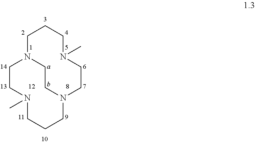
C1N2CCN(CCN(C)CC1)CCCN(C)CC2
